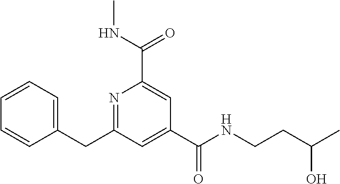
C1=CC=C(CC2=NC(C(NC)=O)=CC(C(NCCC(C)O)=O)=C2)C=C1
